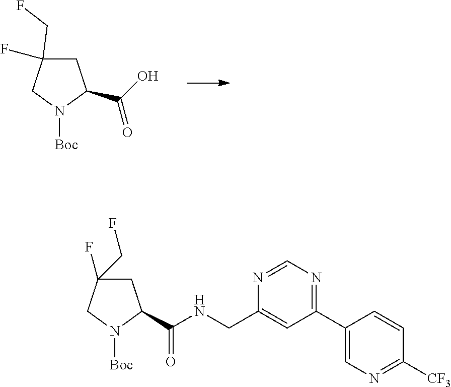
C1(F)(CF)CC(C(=O)O)N([Boc])C1.C1(F)(CF)CC(C(NCC2=CC(C3=CN=C([CF3])C=C3)=NC=N2)=O)N([Boc])C1
